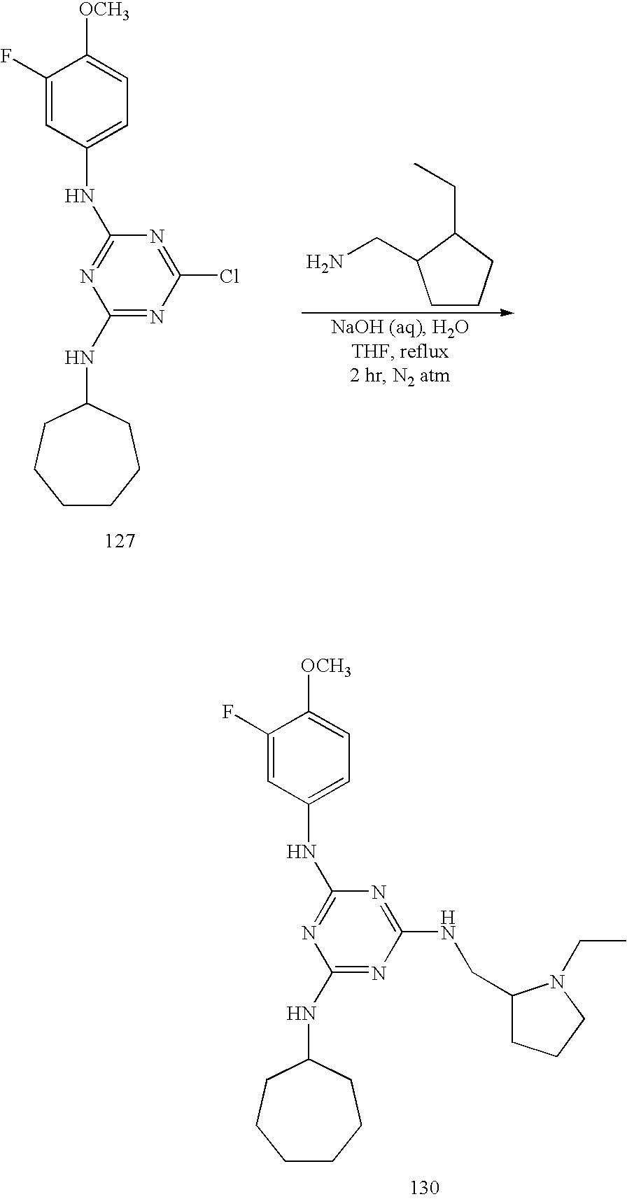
C1(NC2=CC=C([OCH3])C(F)=C2)=NC(NC2CCCCCC2)=NC(Cl)=N1.C1CCC(CC)C1CN.C1(NC2=CC=C([OCH3])C(F)=C2)=NC(NC2CCCCCC2)=NC(NCC2CCCN2CC)=N1
